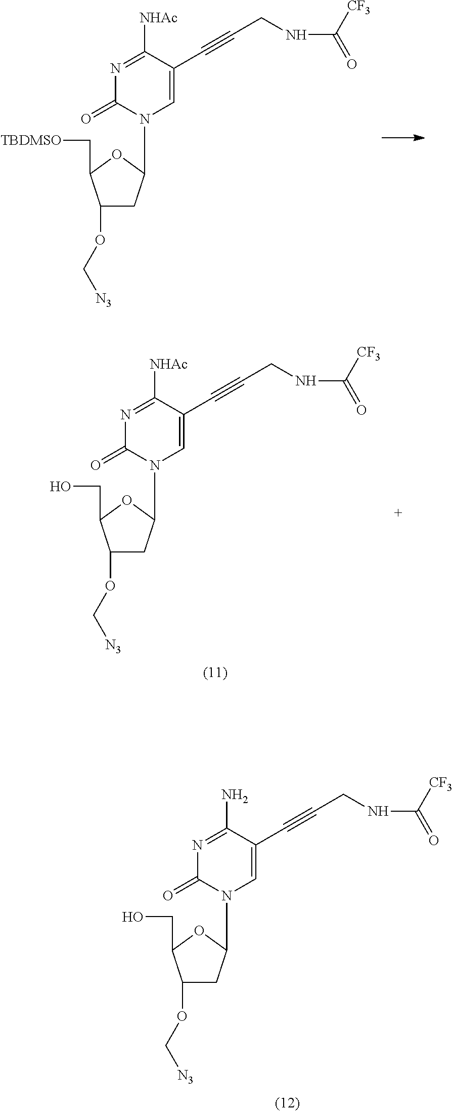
C1(OC[N3])CC(N2C=C(C#CCNC(=O)[CF3])C([NHAc])=NC2=O)OC1C[TBDMSO].C1(OC[N3])CC(N2C=C(C#CCNC(=O)[CF3])C([NHAc])=NC2=O)OC1CO.C1(OC[N3])CC(N2C=C(C#CCNC(=O)[CF3])C(N)=NC2=O)OC1CO
